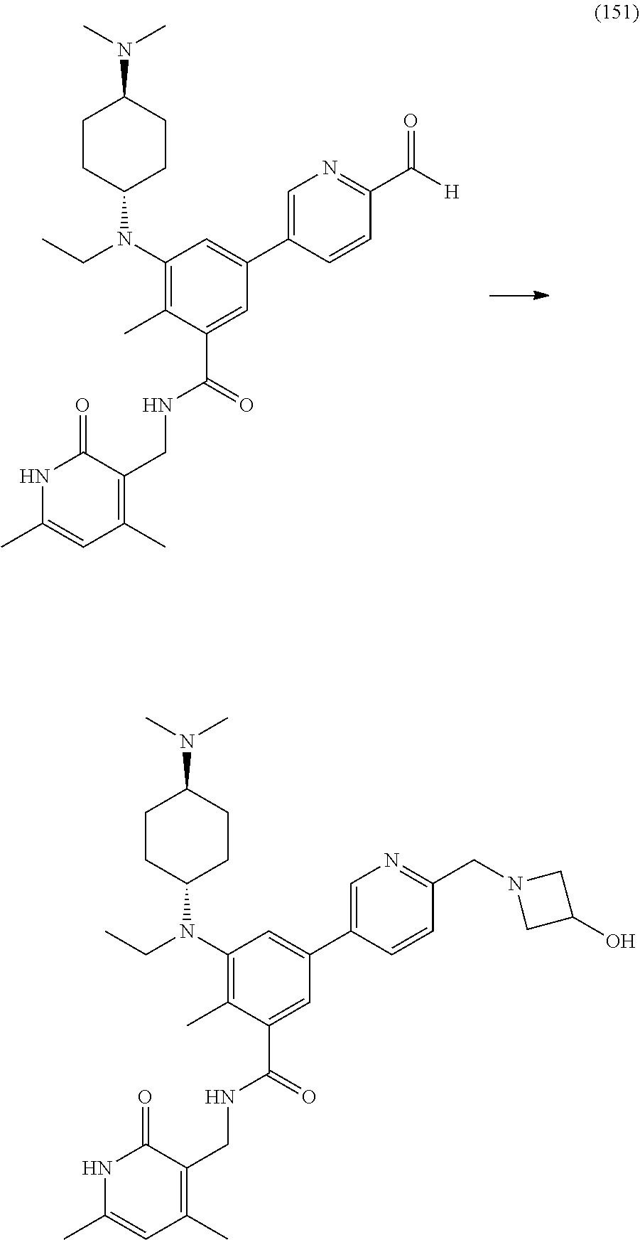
C1CC(N(C2=C(C)C(C(=O)NCC3=C(C)C=C(C)NC3=O)=CC(C3=CN=C(C(=O)[H])C=C3)=C2)CC)CCC1N(C)C.C1CC(N(C2=C(C)C(C(=O)NCC3=C(C)C=C(C)NC3=O)=CC(C3=CN=C(CN4CC(O)C4)C=C3)=C2)CC)CCC1N(C)C
